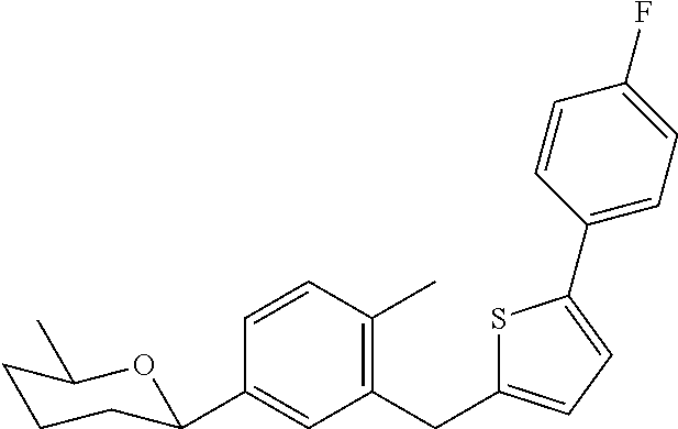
C1=CC(C)=C(CC2=CC=C(C3=CC=C(F)C=C3)S2)C=C1C1CCCC(C)O1
